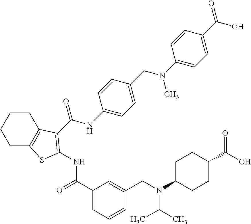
C1CC2=C(CC1)SC(NC(=O)C1=CC=CC(CN(C(C)C)C3CCC(C(O)=O)CC3)=C1)=C2C(NC1=CC=C(CN(C2=CC=C(C(O)=O)C=C2)C)C=C1)=O
